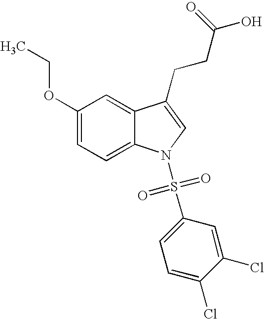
C1(OCC)=CC=C2C(=C1)C(CCC(O)=O)=CN2S(=O)(=O)C1=CC=C(Cl)C(Cl)=C1
